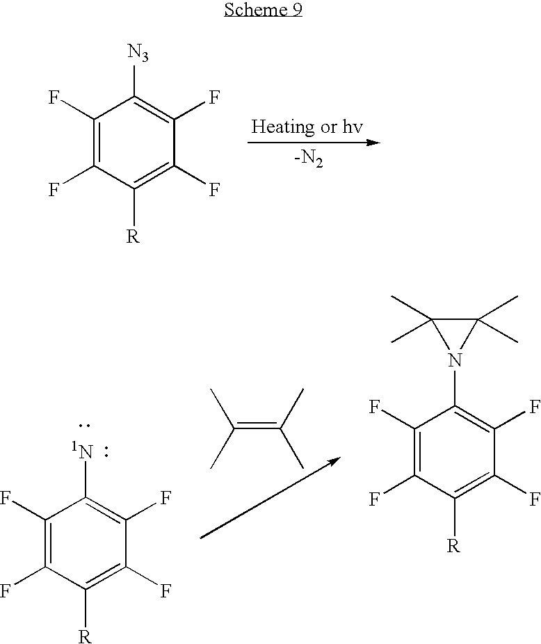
C1(F)=C(F)C([R])=C(F)C(F)=C1[N3].[-N2].C1(F)=C(F)C([R])=C(F)C(F)=C1[1N].C1(F)=C(F)C([R])=C(F)C(F)=C1N1C(C)(C)C1(C)C.C(=C(C)C)(C)C
